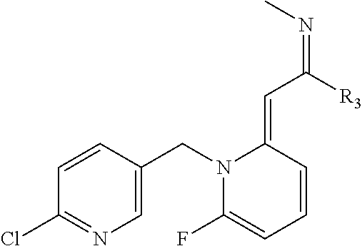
C1=CC(CN2C(F)=CC=CC2=CC([R3])=NC)=CN=C1Cl
